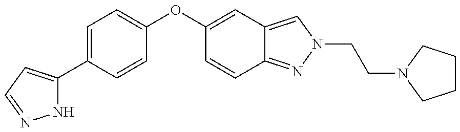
N1C(C2=CC=C(OC3=CC4=CN(CCN5CCCC5)N=C4C=C3)C=C2)=CC=N1
